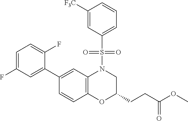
C1(C2=CC(F)=CC=C2F)=CC2=C(C=C1)OC(CCC(OC)=O)CN2S(=O)(=O)C1=CC=CC([F3C])=C1
